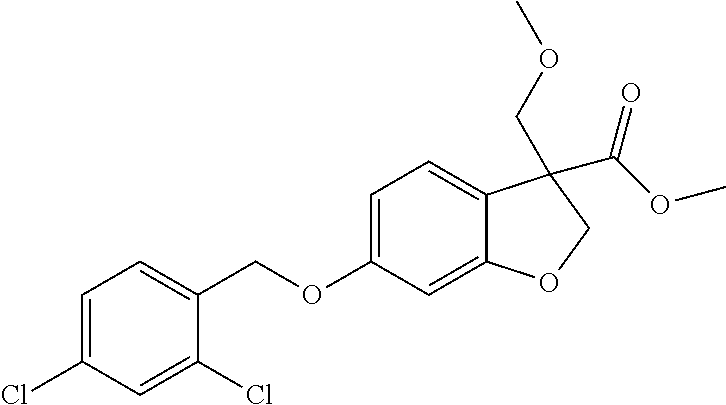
C1=C(Cl)C=C(Cl)C(COC2=CC=C3C(=C2)OCC3(C(OC)=O)COC)=C1
